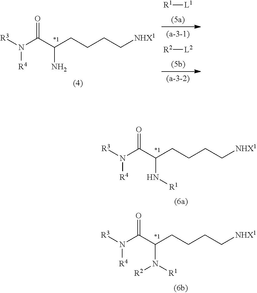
[R3]N(C(C(CCCC[NHX1])N)=O)[R4].[R1][L1].[R2][L2].[R3]N(C(C(CCCC[NHX1])N[R1])=O)[R4].[R3]N(C(C(CCCC[NHX1])N([R1])[R2])=O)[R4]
